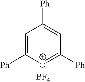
C1=C([Ph])[O+]=C([Ph])C=C1[Ph].[BF4-]
